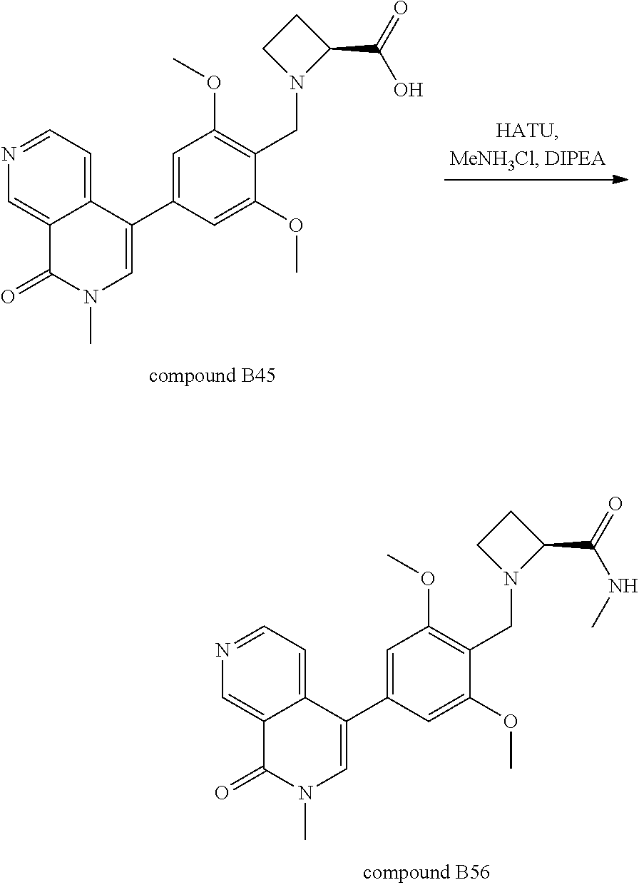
C12=CC=NC=C1C(=O)N(C)C=C2C1=CC(OC)=C(CN2C(C(NC)=O)CC2)C(OC)=C1.C12=CC=NC=C1C(=O)N(C)C=C2C1=CC(OC)=C(CN2C(C(O)=O)CC2)C(OC)=C1
